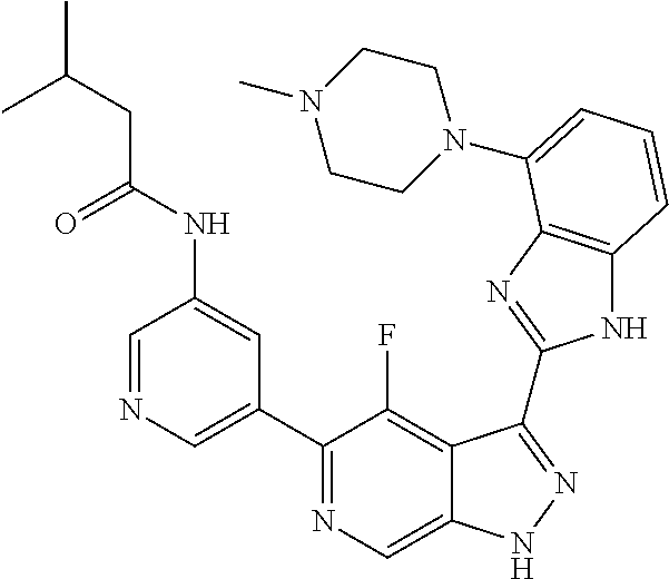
C1=NC=C(C2=NC=C3C(=C2F)C(C2=NC4=C(N2)C=CC=C4N2CCN(C)CC2)=NN3)C=C1NC(CC(C)C)=O
